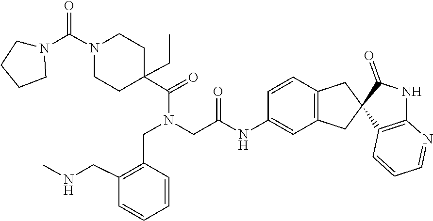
C1C(C(=O)N(CC2=C(CNC)C=CC=C2)CC(=O)NC2=CC3=C(C=C2)CC2(C(=O)NC4=C2C=CC=N4)C3)(CC)CCN(C(N2CCCC2)=O)C1
